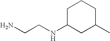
NCCNC1CC(C)CCC1
